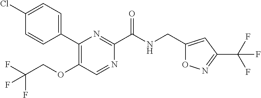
C1(C2=CC=C(Cl)C=C2)=C(OCC(F)(F)F)C=NC(C(NCC2=CC(C(F)(F)F)=NO2)=O)=N1
